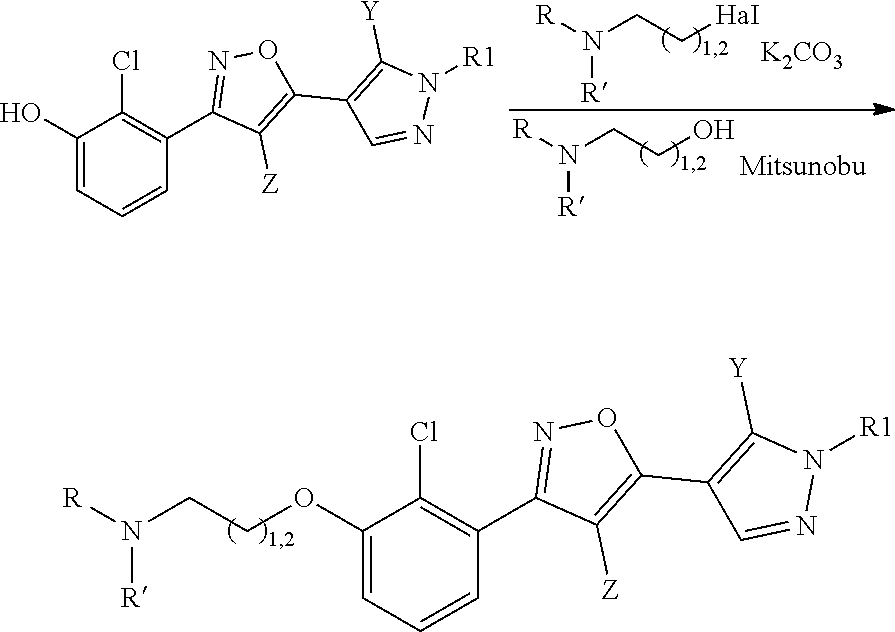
C1(OCCN([R])[R])=CC=CC(C2=NOC(C3=C([Y])N([R1])N=C3)=C2[Z])=C1Cl.[R]N(CCO)[R].[R]N(CC[HaI])[R].[K2CO3].C1(O)=CC=CC(C2=NOC(C3=C([Y])N([R1])N=C3)=C2[Z])=C1Cl
